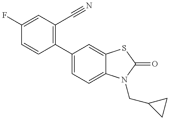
C1=CC(C2=CC=C3C(=C2)SC(=O)N3CC2CC2)=C(C#N)C=C1F
